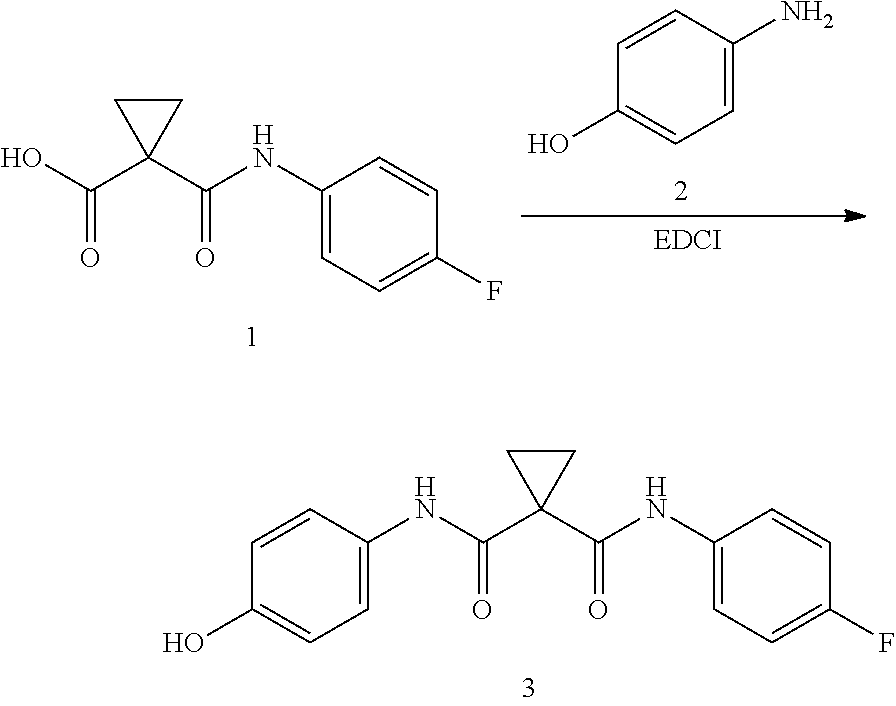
C1=CC(N)=CC=C1O.C1(C(=O)NC2=CC=C(F)C=C2)(C(O)=O)CC1.C1(C(=O)NC2=CC=C(F)C=C2)(C(NC2=CC=C(O)C=C2)=O)CC1
